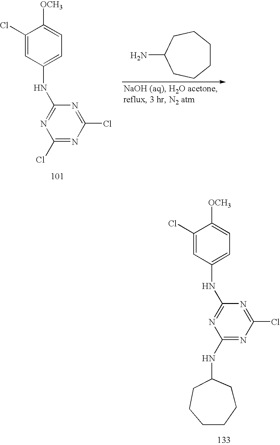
C1(Cl)=CC(NC2=NC(Cl)=NC(Cl)=N2)=CC=C1[OCH3].C1CCCC(N)CC1.C1(Cl)=CC(NC2=NC(NC3CCCCCC3)=NC(Cl)=N2)=CC=C1[OCH3]
